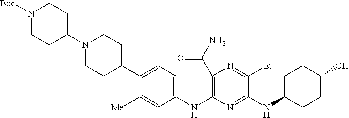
C1(C(N)=O)=C(NC2=CC=C(C3CCN(C4CCN([Boc])CC4)CC3)C([Me])=C2)N=C(NC2CCC(O)CC2)C([Et])=N1
